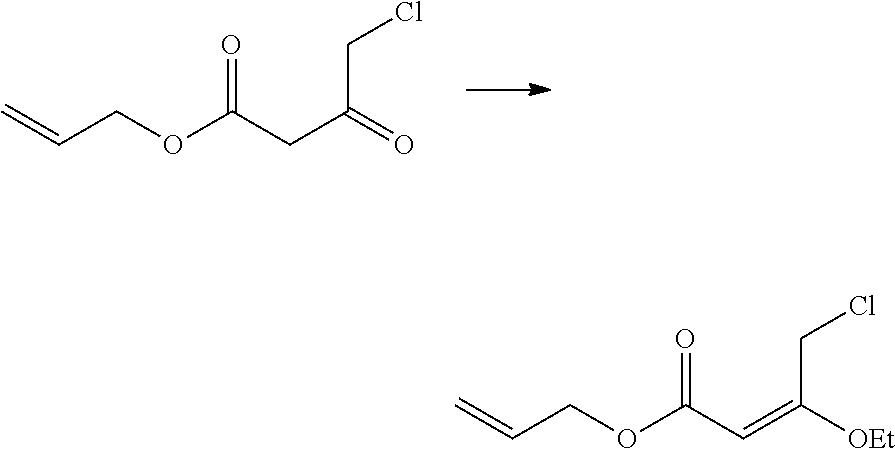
C=CCOC(CC(=O)CCl)=O.C=CCOC(C=C([OEt])CCl)=O
